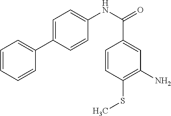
C1=CC(SC)=C(N)C=C1C(=O)NC1=CC=C(C2=CC=CC=C2)C=C1
